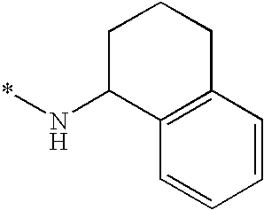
C1C(N*)C2=C(CC1)C=CC=C2
